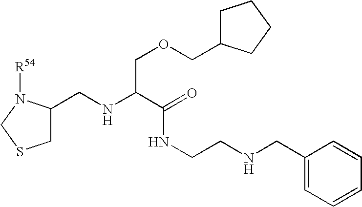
C1(CNC(C(=O)NCCNCC2=CC=CC=C2)COCC2CCCC2)CSCN1[R54]
